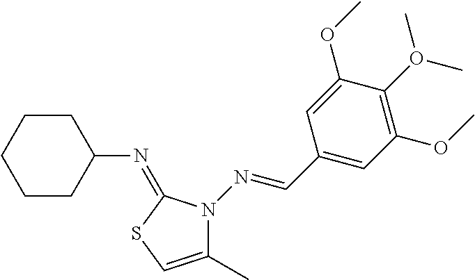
C1(C=NN2C(C)=CSC2=NC2CCCCC2)=CC(OC)=C(O(C)C)C(OC)=C1
